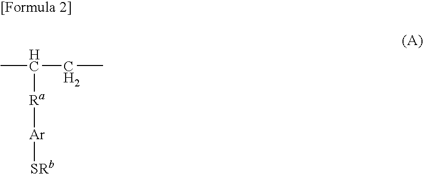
CC(CC)[Ra][Ar][SRb]
